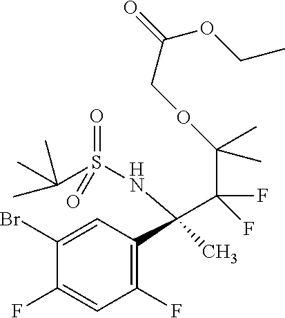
C1(Br)=CC(C(C(F)(C(C)(C)OCC(OCC)=O)F)(NS(C(C)(C)C)(=O)=O)C)=C(F)C=C1F
